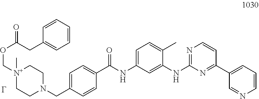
[G].C1CN(CC2=CC=C(C(NC3=CC=C(C)C(NC4=NC=CC(C5=CC=CN=C5)=N4)=C3)=O)C=C2)CC[N+]1(COC(=O)CC1=CC=CC=C1)C
